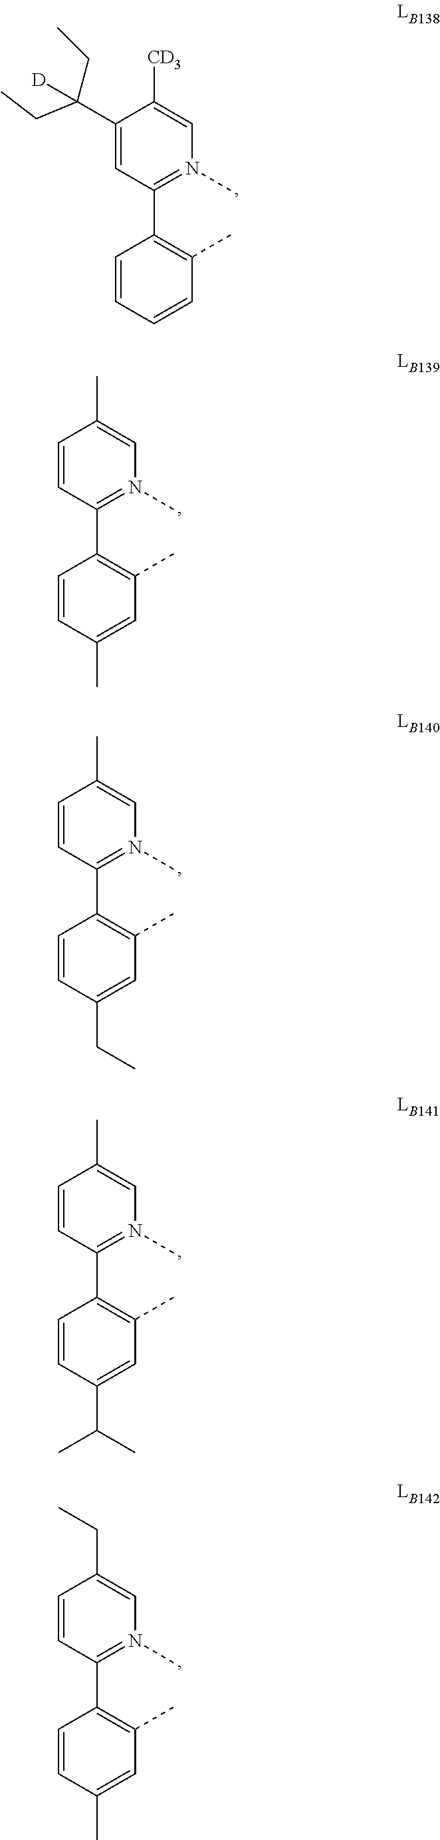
C1=C(C(CC)(CC)[D])C([CD3])=CN(C)=C1C1=C(C)C=CC=C1.C1=CC(C)=CN(C)=C1C1=C(C)C=C(C)C=C1.C1=CC(C)=CN(C)=C1C1=C(C)C=C(CC)C=C1.C1=CC(C)=CN(C)=C1C1=C(C)C=C(C(C)C)C=C1.C1=CC(CC)=CN(C)=C1C1=C(C)C=C(C)C=C1
